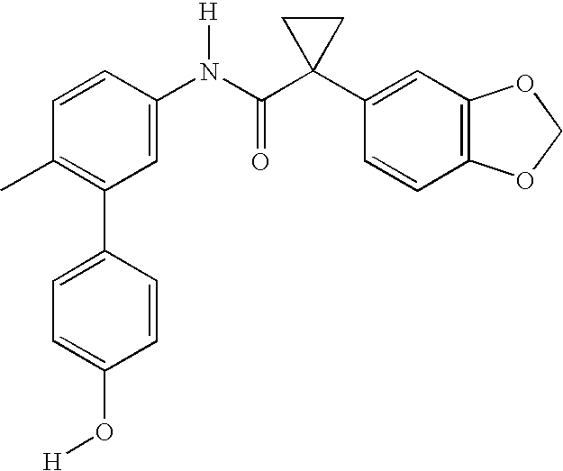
C1(N(C(C2(C3=CC4=C(C=C3)OCO4)CC2)=O)[H])=CC(C2=CC=C(O[H])C=C2)=C(C)C=C1
